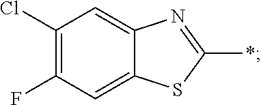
C12=CC(F)=C(Cl)C=C1N=C(*)S2
